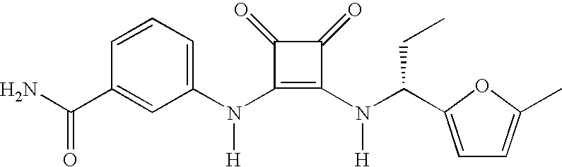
N(C1=C(N(C(CC)C2=CC=C(C)O2)[H])C(=O)C1=O)(C1=CC=CC(C(=O)N)=C1)[H]
